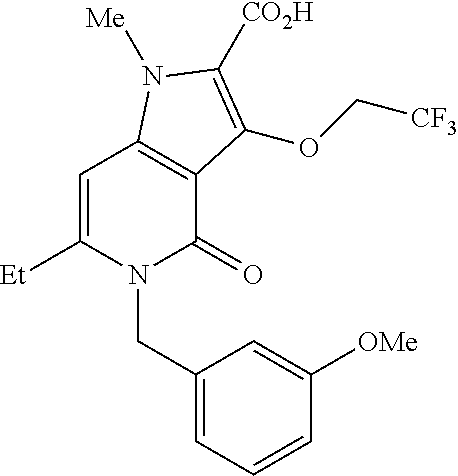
C1=C([Et])N(CC2=CC=CC([OMe])=C2)C(=O)C2=C1N([Me])C([CO2H])=C2OC[CF3]
